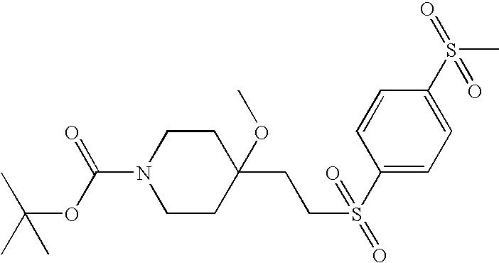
C1CN(C(=O)OC(C)(C)C)CCC1(CCS(C1=CC=C(S(C)(=O)=O)C=C1)(=O)=O)OC
